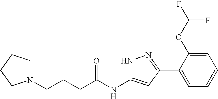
C(CCC(NC1=CC(C2=CC=CC=C2OC(F)F)=NN1)=O)N1CCCC1
